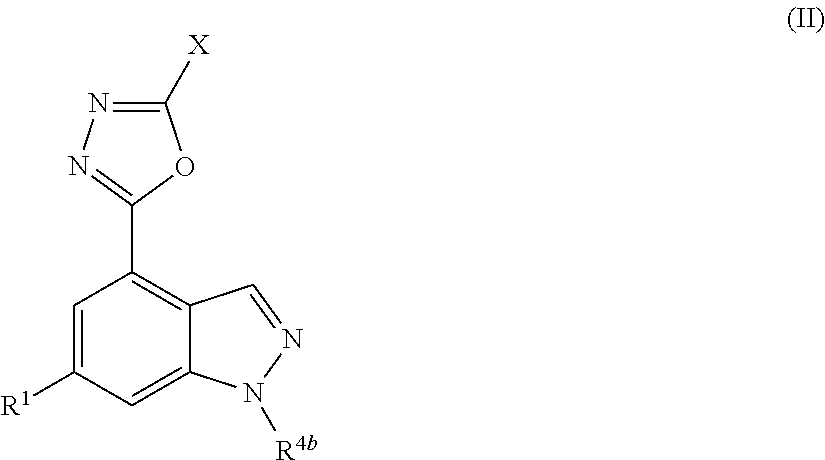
C1=C([R1])C=C2C(=C1C1=NN=C([X])O1)C=NN2[R4b]
